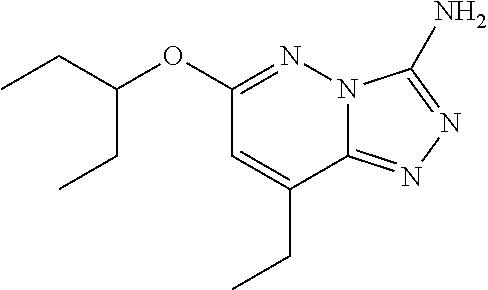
C1(OC(CC)CC)=NN2C(=NN=C2N)C(CC)=C1
